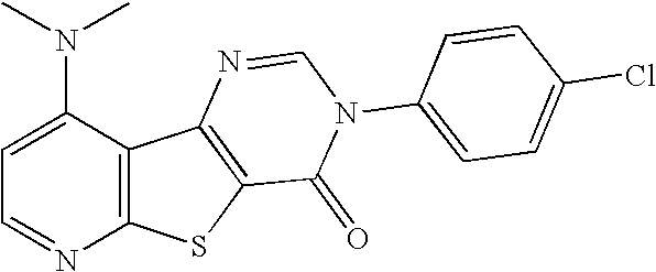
C1(N(C)C)=CC=NC2=C1C1=C(S2)C(=O)N(C2=CC=C(Cl)C=C2)C=N1
